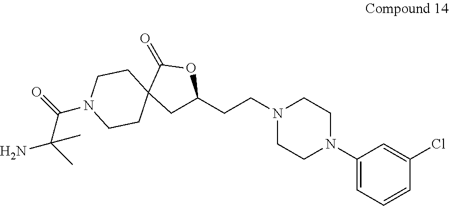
N1(CCC2CC3(C(=O)O2)CCN(C(C(C)(C)N)=O)CC3)CCN(C2=CC=CC(Cl)=C2)CC1
